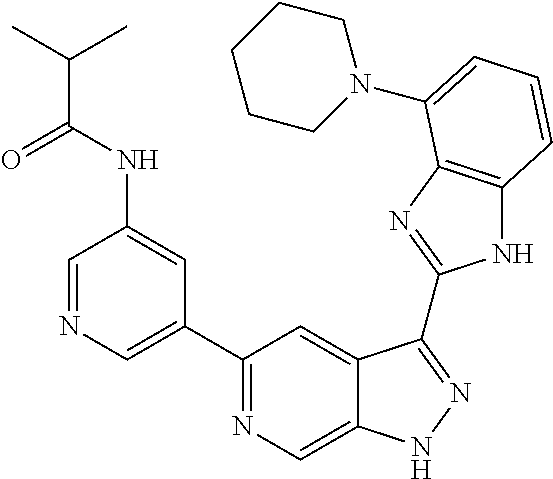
C1=NC=C(C2=NC=C3C(=C2)C(C2=NC4=C(N2)C=CC=C4N2CCCCC2)=NN3)C=C1NC(C(C)C)=O
